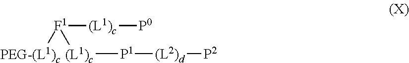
[(L1)c]([P0])[F1]([PEG-(L1)c])[(L1)c][P1][(L2)d][P2]
